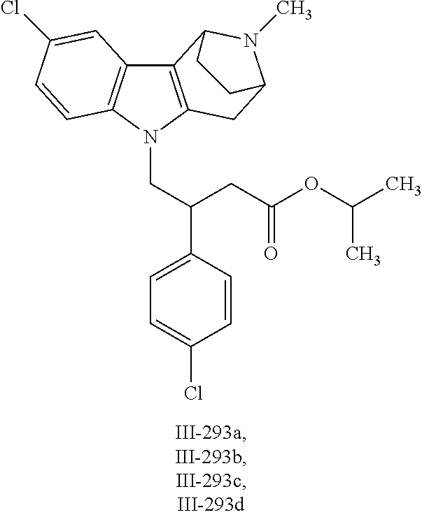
C12=C(N(CC(C3=CC=C(Cl)C=C3)CC(OC(C)C)=O)C3=C1C=C(Cl)C=C3)CC1N(C)C2CC1
